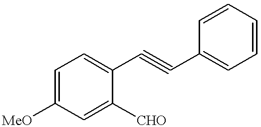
C1=C([MeO])C=C([CHO])C(C#CC2=CC=CC=C2)=C1
